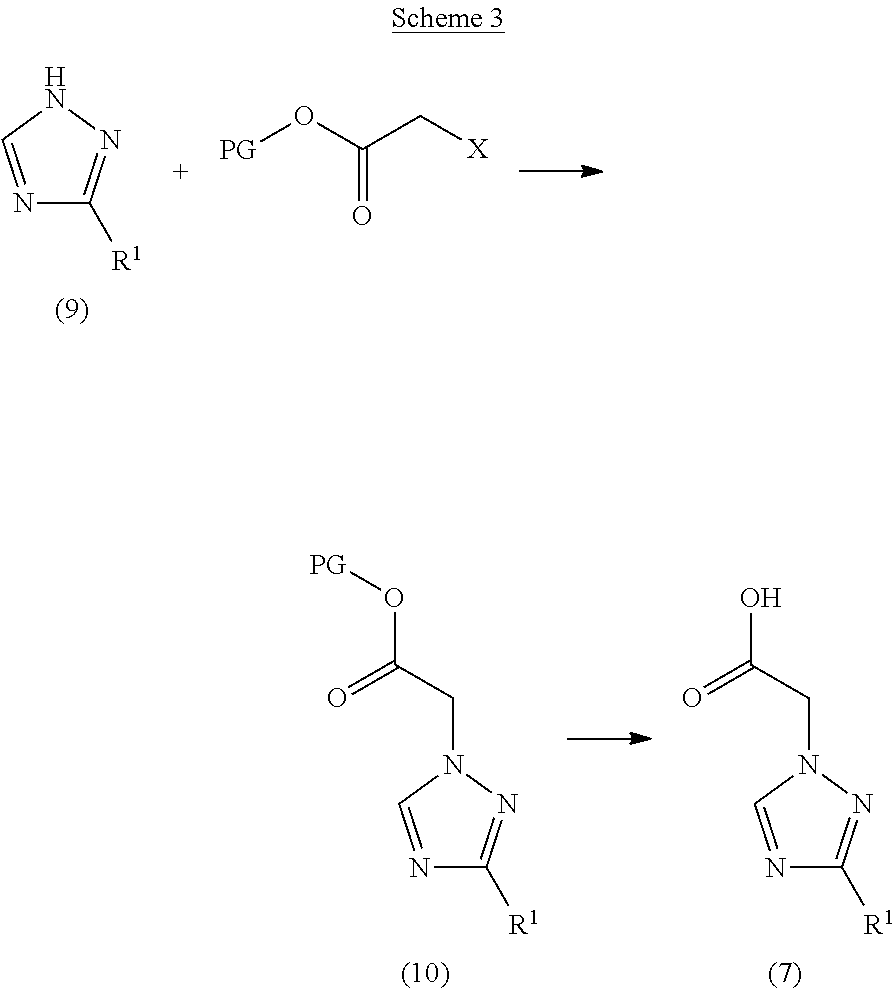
[R1]C1=NNC=N1.[PG]OC(C[X])=O.[R1]C1=NN(CC(O[PG])=O)C=N1.[R1]C1=NN(CC(O)=O)C=N1
